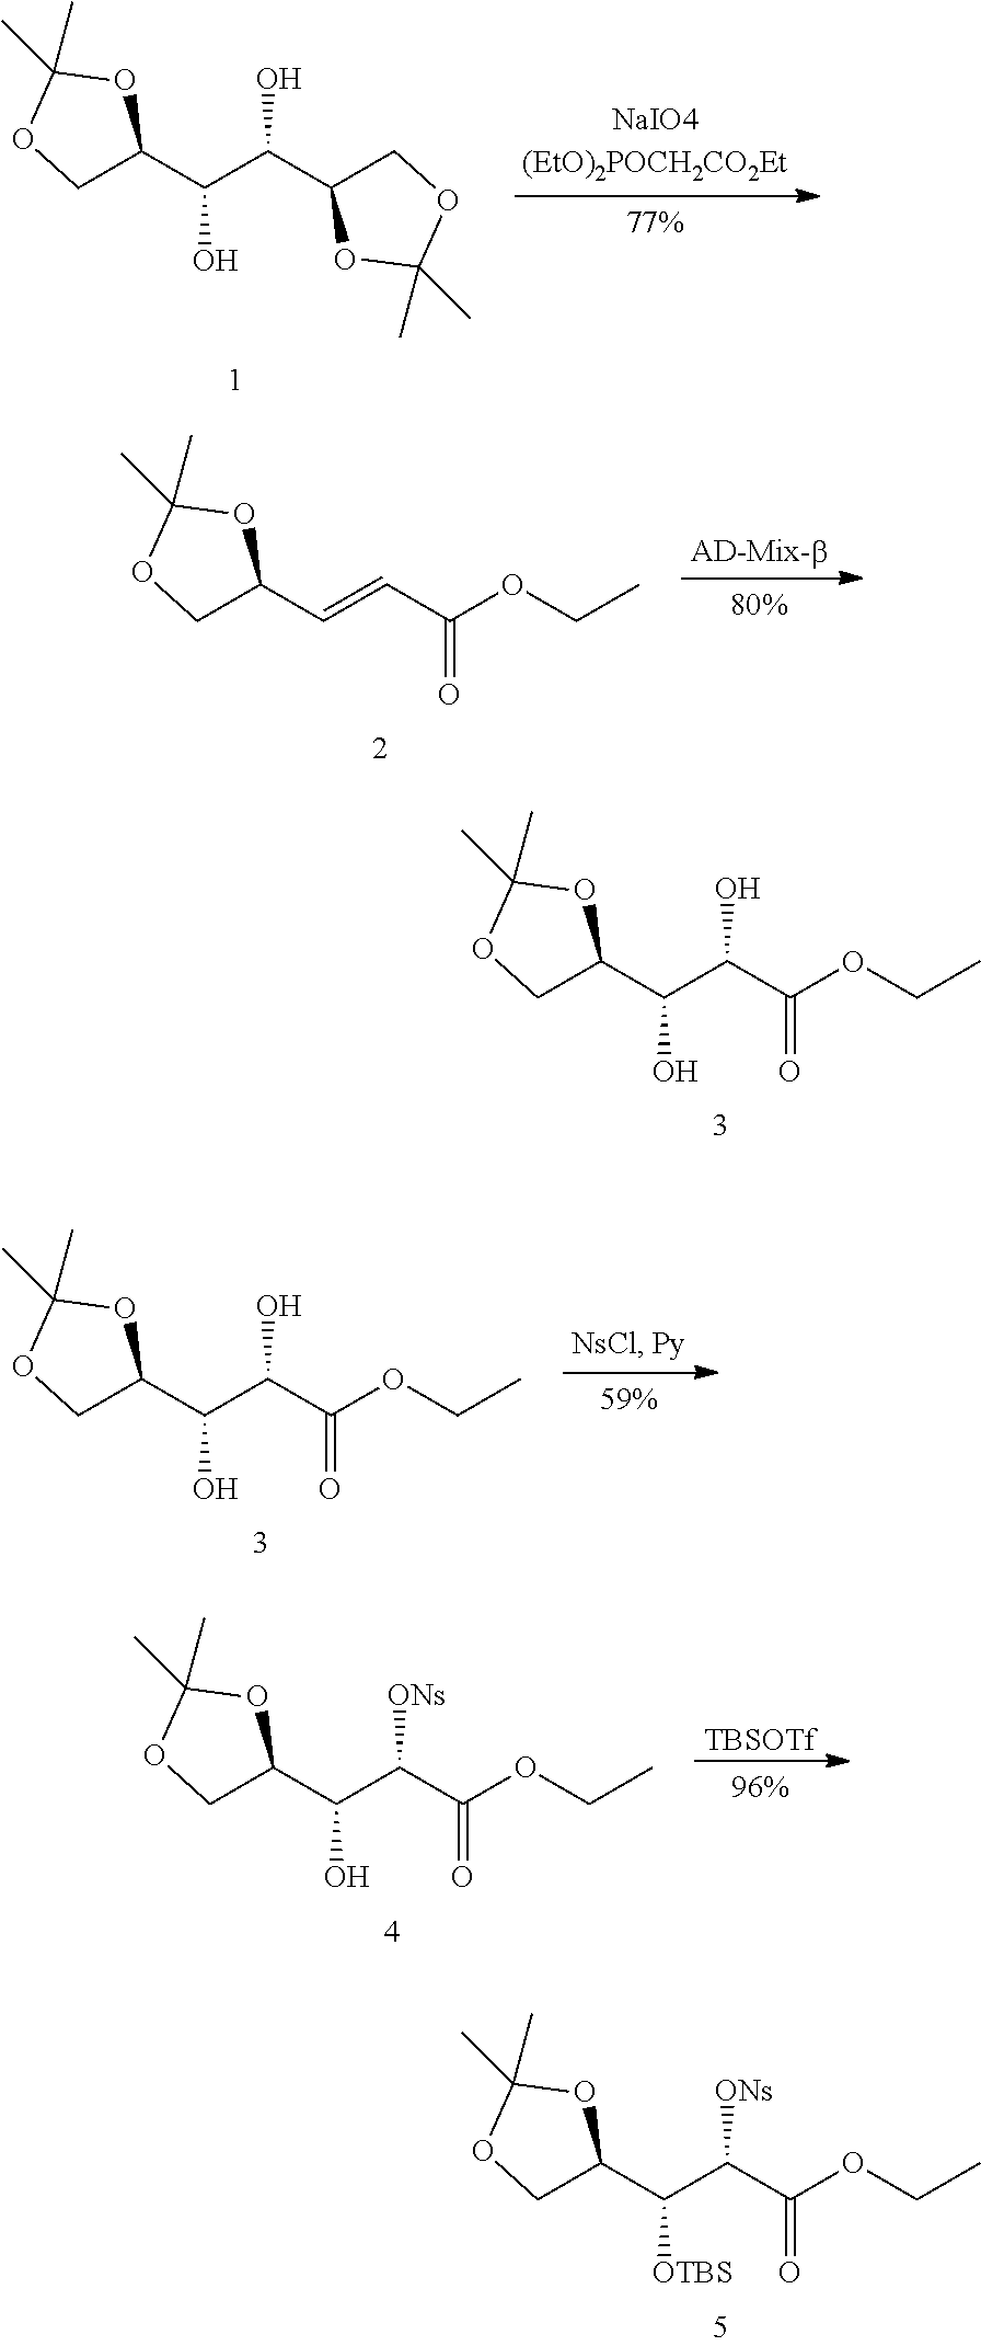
C1C(C(C(C2COC(C)(C)O2)O)O)OC(C)(C)O1.C1C(C=CC(OCC)=O)OC(C)(C)O1.C1C(C(C(C(OCC)=O)O)O)OC(C)(C)O1.C1C(C(C(C(OCC)=O)O)O)OC(C)(C)O1.C1C(C(C(C(OCC)=O)[ONs])O)OC(C)(C)O1.[TBSOTf].C1C(C(C(C(OCC)=O)[ONs])[OTBS])OC(C)(C)O1
